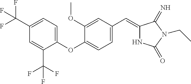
C1(C(F)(F)F)=CC=C(OC2=CC=C(C=C3NC(=O)N(CC)C3=N)C=C2OC)C(C(F)(F)F)=C1
